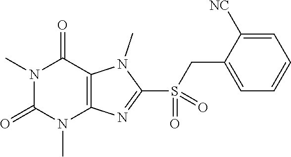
N1(C)C(=O)N(C)C2=C(C1=O)N(C)C(S(=O)(CC1=CC=CC=C1[NC])=O)=N2
